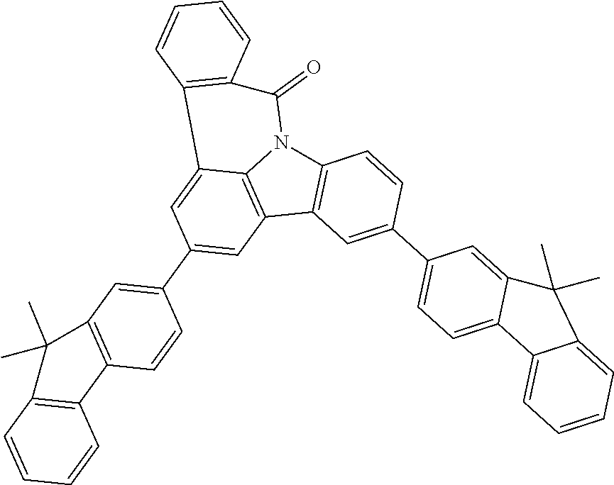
C12=C(C3=C4N1C(=O)C1=C(C4=CC(C4=CC5=C(C=C4)C4=C(C=CC=C4)C5(C)C)=C3)C=CC=C1)C=C(C1=CC=C3C(=C1)C(C)(C)C1=CC=CC=C31)C=C2
